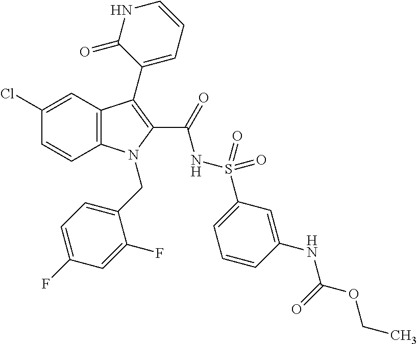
C1(Cl)=CC2=C(C=C1)N(CC1=CC=C(F)C=C1F)C(C(=O)NS(=O)(=O)C1=CC=CC(NC(OCC)=O)=C1)=C2C1=CC=CNC1=O
